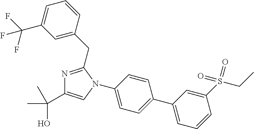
C1(N2C=C(C(C)(C)O)N=C2CC2=CC(C(F)(F)F)=CC=C2)=CC=C(C2=CC=CC(S(CC)(=O)=O)=C2)C=C1
